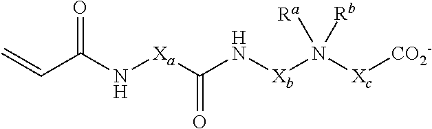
C=CC(N[Xa]C(N[Xb]N([Xc][CO2-])([Ra])[Rb])=O)=O
